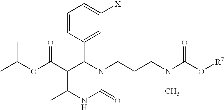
C1(C(OC(C)C)=O)=C(C)NC(=O)N(CCCN(C(O[R7])=O)C)C1C1=CC([X])=CC=C1
